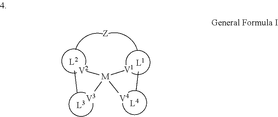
[V2][M]([V1])([V3])[V4]
